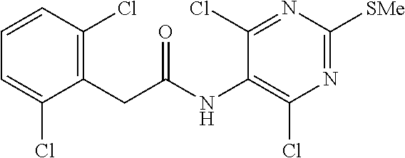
C1(CC(=O)NC2=C(Cl)N=C([SMe])N=C2Cl)=C(Cl)C=CC=C1Cl
